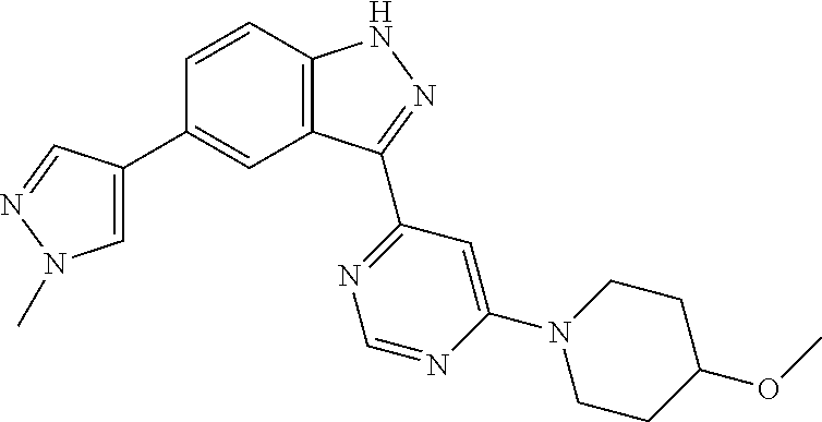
C1=C(C2=CC3=C(C=C2)NN=C3C2=NC=NC(N3CCC(OC)CC3)=C2)C=NN1C
